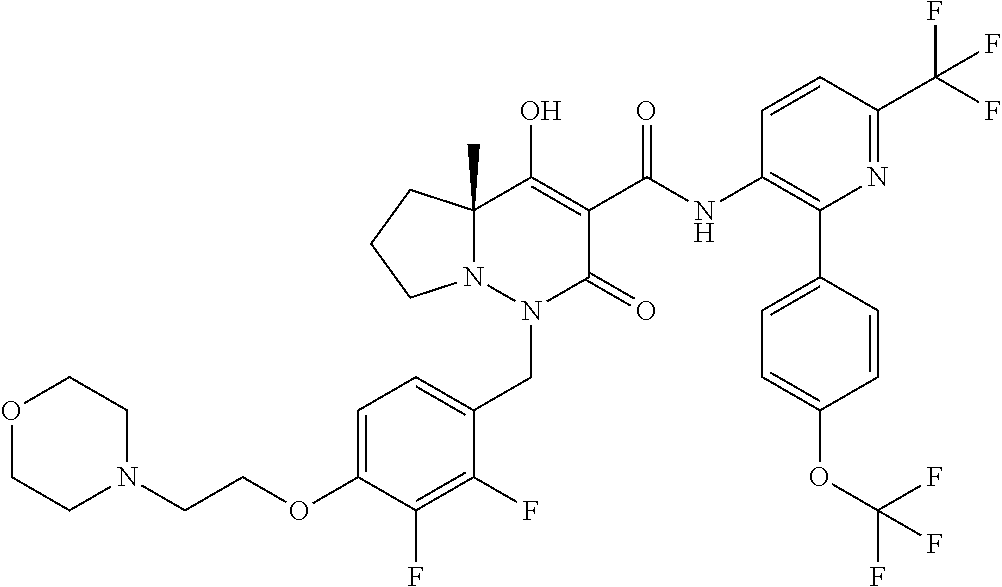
C1=C(OCCN2CCOCC2)C(F)=C(F)C(CN2C(=O)C(C(=O)NC3=C(C4=CC=C(OC(F)(F)F)C=C4)N=C(C(F)(F)F)C=C3)=C(O)C3(C)N2CCC3)=C1
